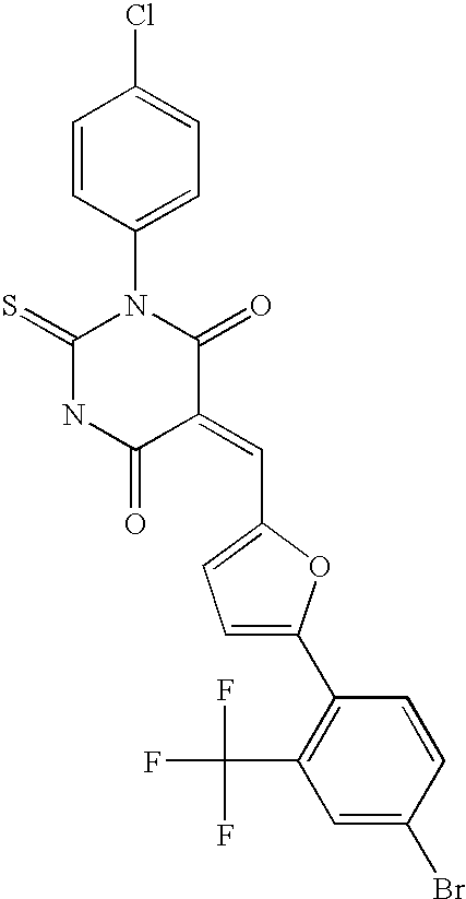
C1(C=C2C(=O)N(C3=CC=C(Cl)C=C3)C(=S)NC2=O)=CC=C(C2=C(C(F)(F)F)C=C(Br)C=C2)O1
